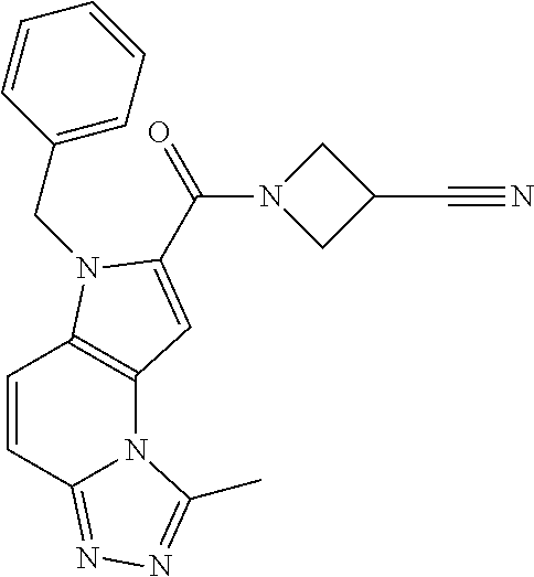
C1=CC2=NN=C(C)N2C2=C1N(CC1=CC=CC=C1)C(C(=O)N1CC(C#N)C1)=C2
